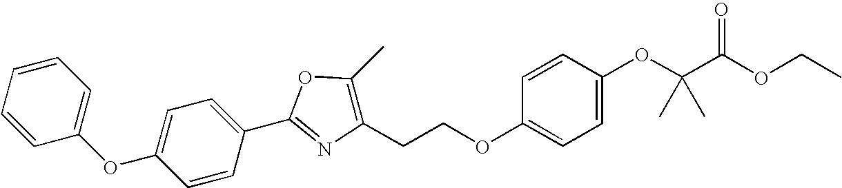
C1=CC(C2=NC(CCOC3=CC=C(OC(C(OCC)=O)(C)C)C=C3)=C(C)O2)=CC=C1OC1=CC=CC=C1
